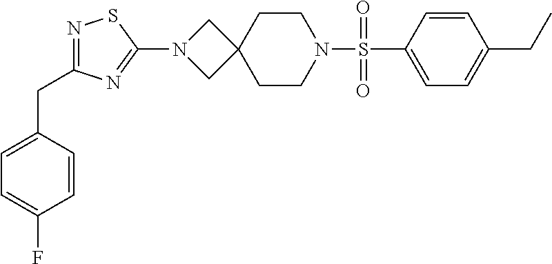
C1=C(S(N2CCC3(CC2)CN(C2=NC(CC4=CC=C(F)C=C4)=NS2)C3)(=O)=O)C=CC(CC)=C1
